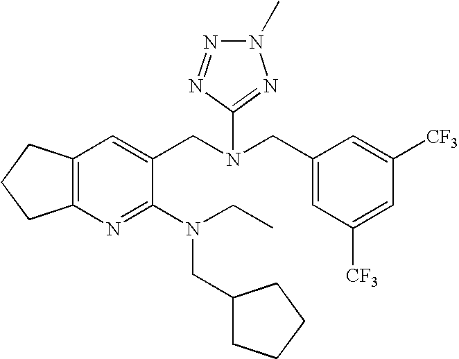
C12=C(C=C(CN(CC3=CC([CF3])=CC([CF3])=C3)C3=NN(C)N=N3)C(N(CC)CC3CCCC3)=N1)CCC2
